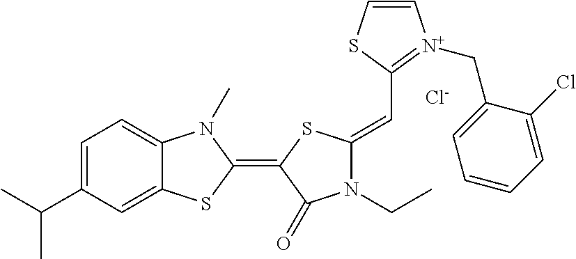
[Cl-].C1=C(C(C)C)C=C2C(=C1)N(C)C(=C1C(=O)N(CC)C(=CC3=[N+](CC4=CC=CC=C4Cl)C=CS3)S1)S2
